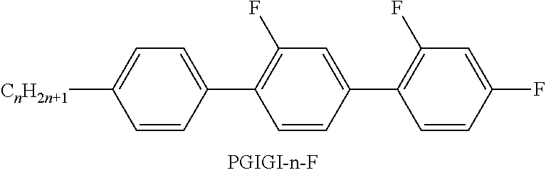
C1([CnH2n+1])=CC=C(C2=C(F)C=C(C3=C(F)C=C(F)C=C3)C=C2)C=C1
